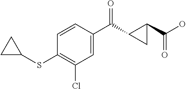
C1(Cl)=C(SC2CC2)C=CC(C(=O)C2C(C(O)=O)C2)=C1
